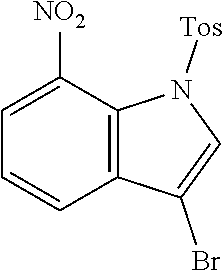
C12=C(C([NO2])=CC=C1)N([Tos])C=C2Br
